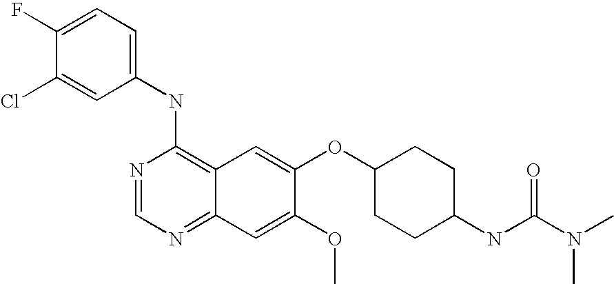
C1(NC2=C3C(=NC=N2)C=C(OC)C(OC2CCC(NC(N(C)C)=O)CC2)=C3)=CC=C(F)C(Cl)=C1
